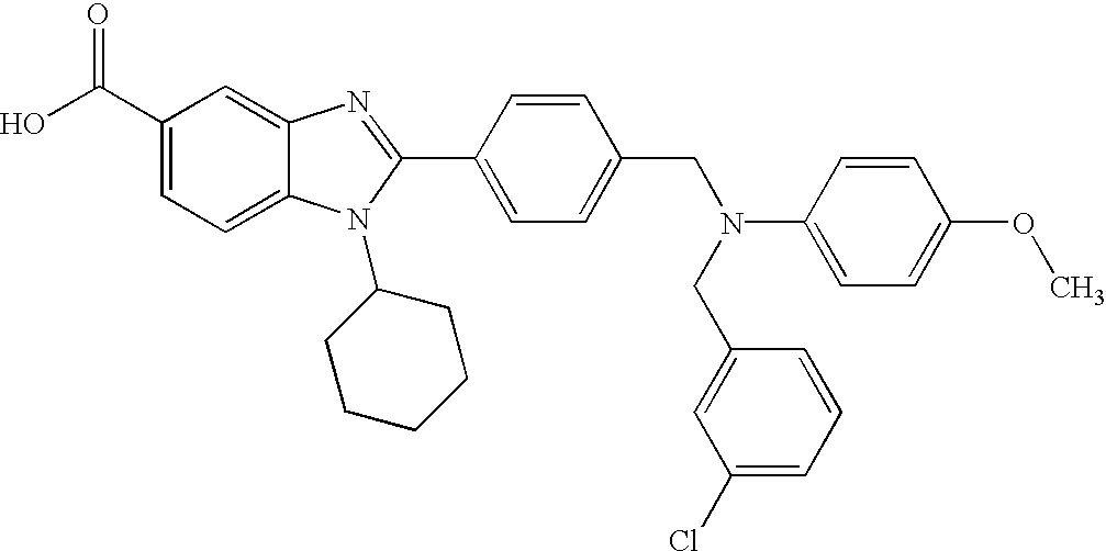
OC(C1=CC=C2C(=C1)N=C(C1=CC=C(CN(C3=CC=C(OC)C=C3)CC3=CC(Cl)=CC=C3)C=C1)N2C1CCCCC1)=O
